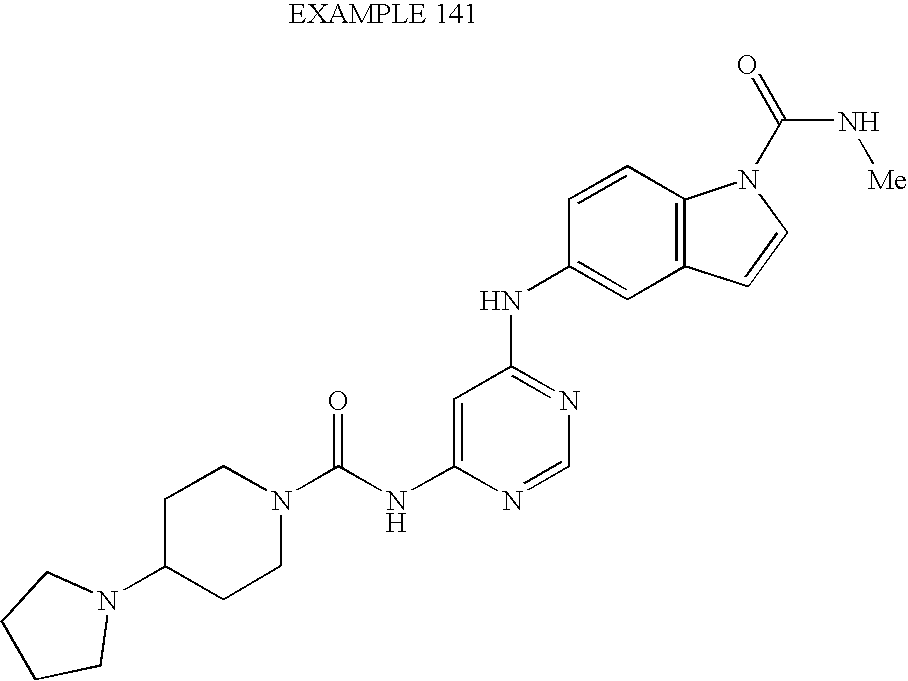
C1=C(NC(N2CCC(N3CCCC3)CC2)=O)N=CN=C1NC1=CC2=C(C=C1)N(C(=O)N[Me])C=C2
